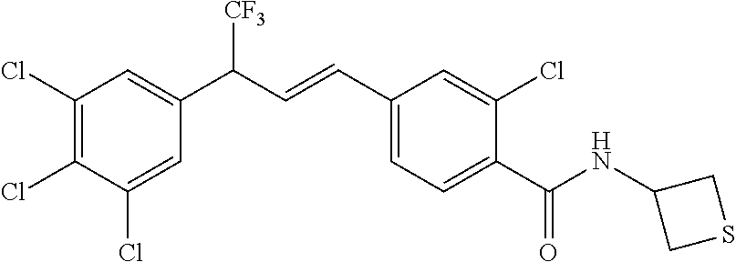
C1(Cl)=CC(C(C=CC2=CC=C(C(NC3CSC3)=O)C(Cl)=C2)[CF3])=CC(Cl)=C1Cl
